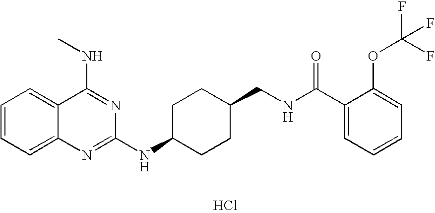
Cl.C1=CC=C2C(=C1)C(NC)=NC(NC1CCC(CNC(C3=CC=CC=C3OC(F)(F)F)=O)CC1)=N2
